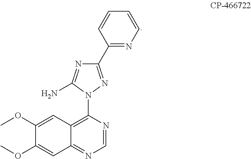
C1=NC(N2N=C(C3=NC=CC=C3)N=C2N)=C2C(=N1)C=C(OC)C(OC)=C2
